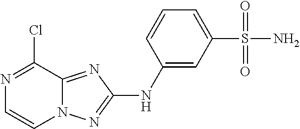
N1=C(Cl)C2=NC(NC3=CC(S(N)(=O)=O)=CC=C3)=NN2C=C1
